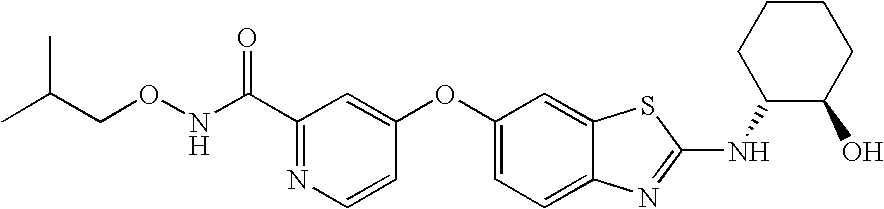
C1(C(NOCC(C)C)=O)=NC=CC(OC2=CC=C3C(=C2)SC(NC2C(O)CCCC2)=N3)=C1
